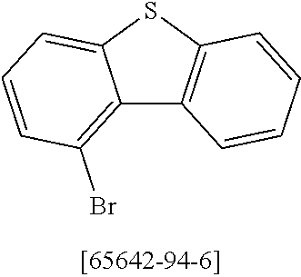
C12=C(Br)C=CC=C1SC1=C2C=CC=C1
